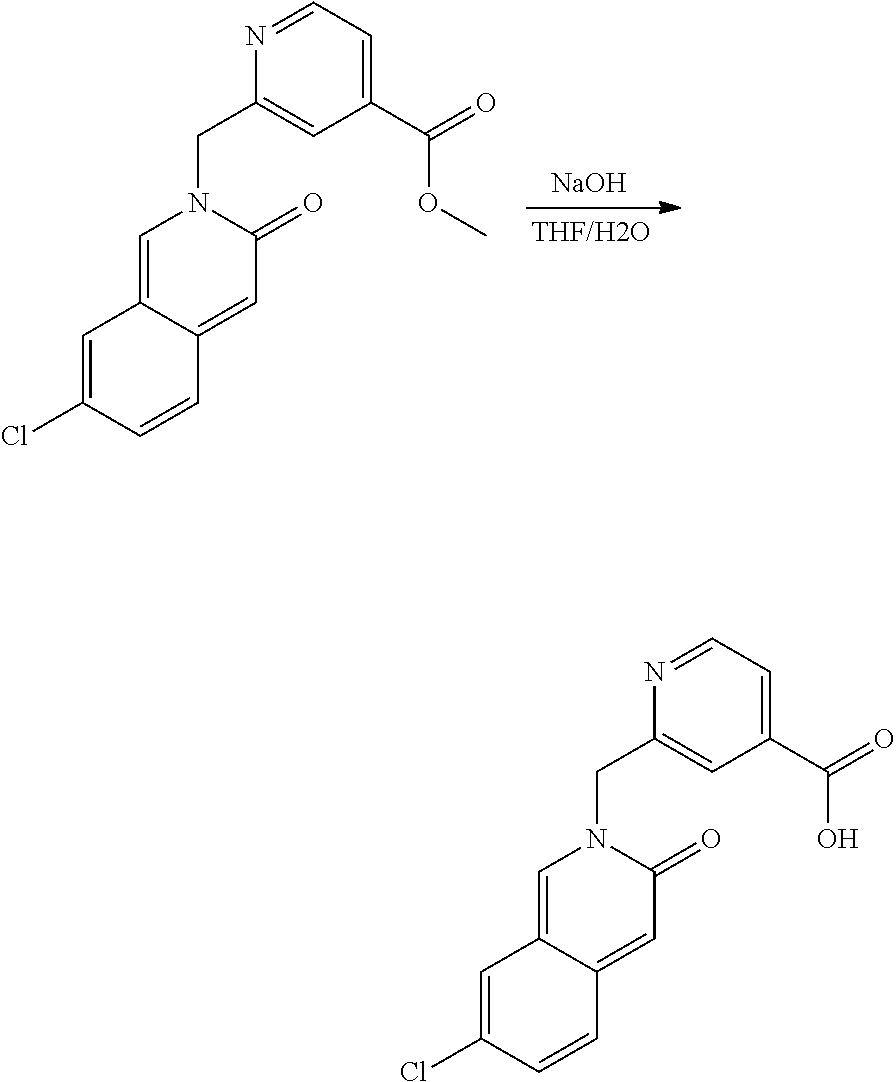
[NaOH].C1=C2C(=CC(=O)N1CC1=CC(C(=O)OC)=CC=N1)C=CC(Cl)=C2.C1=C2C(=CC(=O)N1CC1=CC(C(=O)O)=CC=N1)C=CC(Cl)=C2
